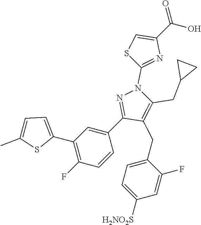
C1(C2=CC=C(C)S2)=C(F)C=CC(C2=NN(C3=NC(C(=O)O)=CS3)C(CC3CC3)=C2CC2=CC=C([H2NO2S])C=C2F)=C1
